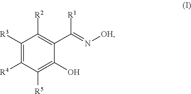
C1([R3])=C([R4])C([R5])=C(O)C(C(=N[OH])[R1])=C1[R2]
